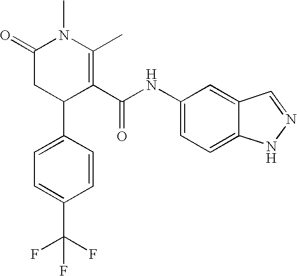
C1=C(C2C(C(NC3=CC=C4C(=C3)C=NN4)=O)=C(C)N(C)C(=O)C2)C=CC(C(F)(F)F)=C1
